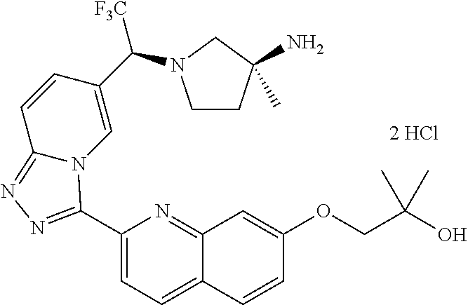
C1(C2=NN=C3C=CC(C([F3C])N4CCC(N)(C)C4)=CN32)=CC=C2C(=N1)C=C(OCC(O)(C)C)C=C2
